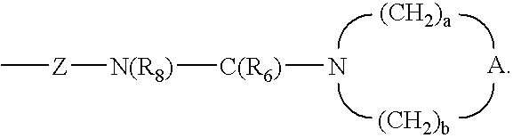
C[Z][N(R8)][C(R6)]N
